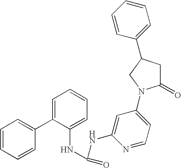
C1(=O)CC(C2=CC=CC=C2)CN1C1=CC=NC(NC(NC2=CC=CC=C2C2=CC=CC=C2)=O)=C1
